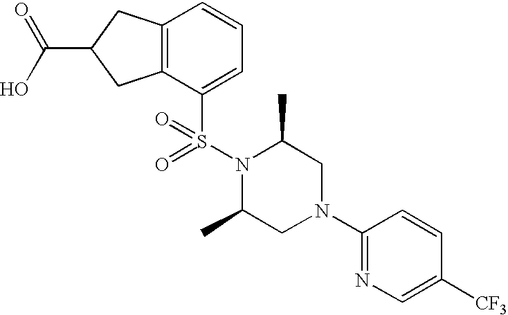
C12=C(C(S(=O)(N3C(C)CN(C4=NC=C([CF3])C=C4)CC3C)=O)=CC=C1)CC(C(O)=O)C2
